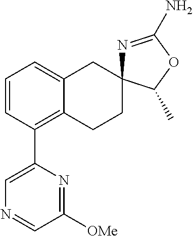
C1=CC(C2=CN=CC([OMe])=N2)=C2C(=C1)CC1(CC2)N=C(N)OC1C
